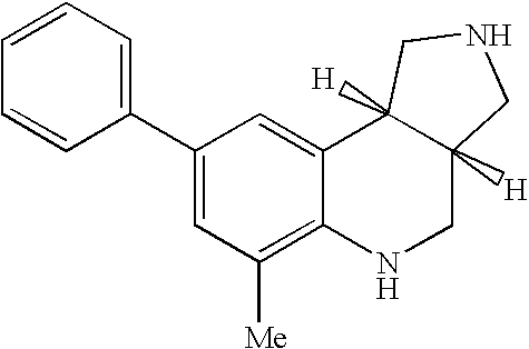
C1(C2=CC=CC=C2)=CC([Me])=C2C(=C1)C1([H])C([H])(CN2)CNC1
